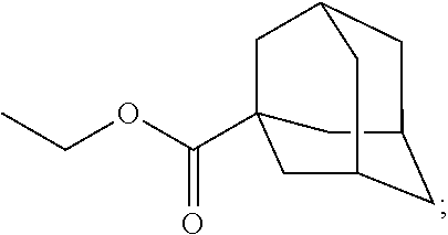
C1C2CC3(C(OCC)=O)CC1CC(C3)C2
